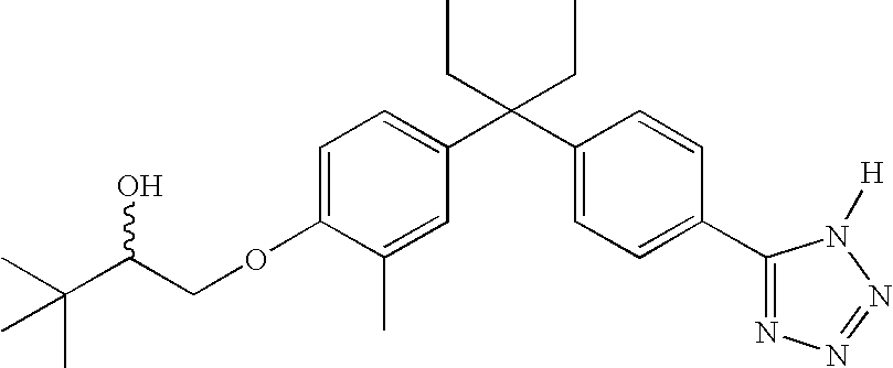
C1=C(C)C(OCC(C(C)(C)C)O)=CC=C1C(C1=CC=C(C2=NN=NN2[H])C=C1)(CC)CC
